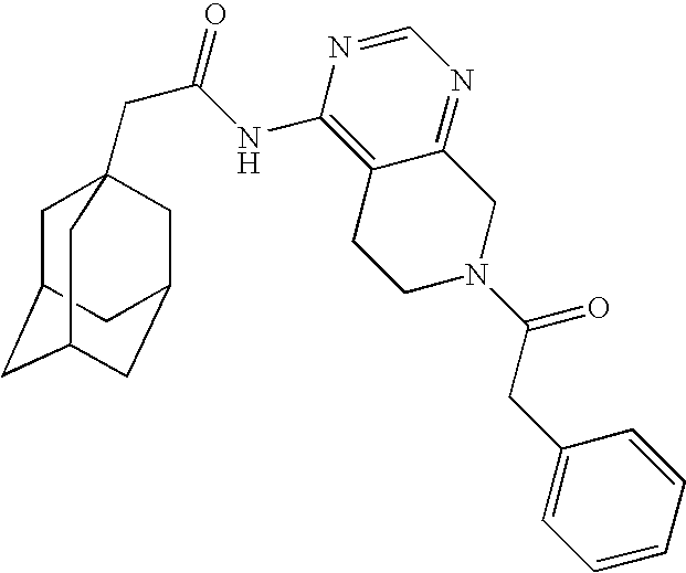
C1C2CC3CC(CC1(CC(=O)NC1=C4C(=NC=N1)CN(C(CC1=CC=CC=C1)=O)CC4)C3)C2
